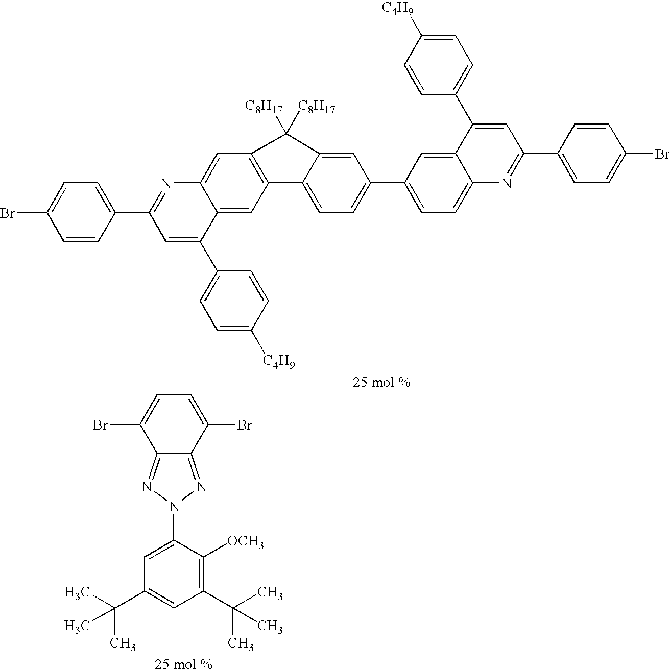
C1=CC(C2=NC3=CC4=C(C=C3C(C3=CC=C([C4H9])C=C3)=C2)C2=CC=C(C3=CC=C5C(=C3)C(C3=CC=C([C4H9])C=C3)=CC(C3=CC=C(Br)C=C3)=N5)C=C2C4([C8H17])[C8H17])=CC=C1Br.C12=NN(C3=CC(C(C)(C)C)=CC(C(C)(C)C)=C3[OCH3])N=C1C(Br)=CC=C2Br
